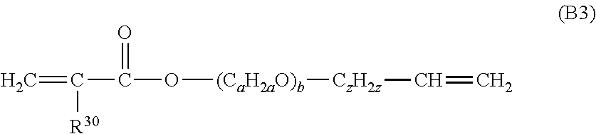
C=C(C(O[(CaH2aO)b][CzH2z]C=C)=O)[R30]
